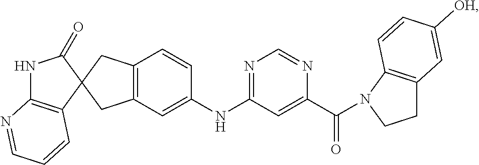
C1(=O)NC2=C(C=CC=N2)C12CC1=C(C2)C=CC(NC2=NC=NC(C(=O)N3C4=C(CC3)C=C([OH])C=C4)=C2)=C1
